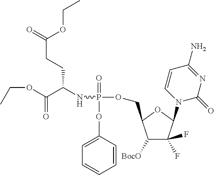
C1([BocO])C(F)(F)C(N2C(=O)N=C(N)C=C2)OC1COP(=O)(OC1=CC=CC=C1)NC(C(=O)OCC)CCC(OCC)=O
